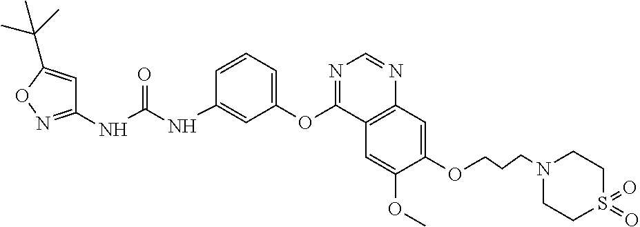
C1(NC(NC2=CC(OC3=NC=NC4=C3C=C(OC)C(OCCCN3CCS(=O)(=O)CC3)=C4)=CC=C2)=O)=NOC(C(C)(C)C)=C1
